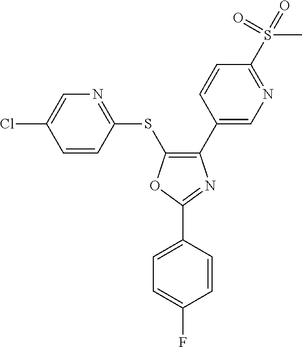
C1(C2=CN=C(S(=O)(=O)C)C=C2)=C(SC2=NC=C(Cl)C=C2)OC(C2=CC=C(F)C=C2)=N1
